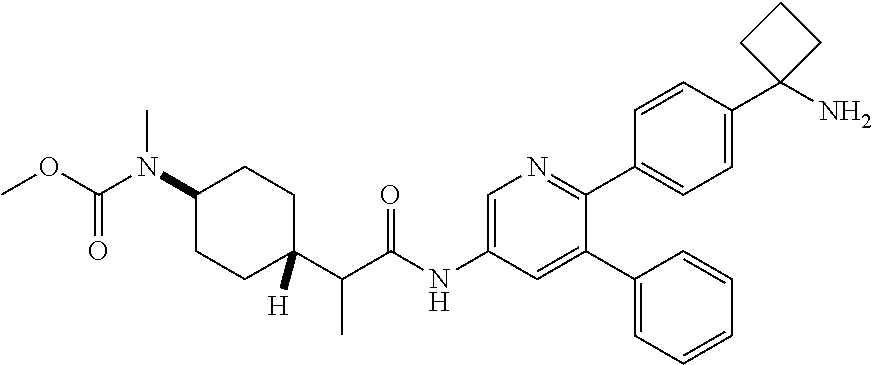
C1(C2=CC(NC(C(C3([H])CCC(N(C(OC)=O)C)CC3)C)=O)=CN=C2C2=CC=C(C3(N)CCC3)C=C2)=CC=CC=C1
